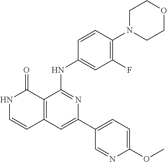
C1=CC(NC2=NC(C3=CC=C(OC)N=C3)=CC3=C2C(=O)NC=C3)=CC(F)=C1N1CCOCC1
